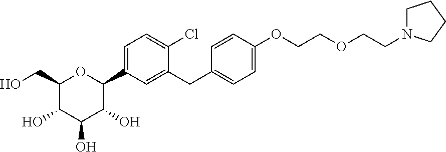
C1(CO)C(O)C(O)C(O)C(C2=CC=C(Cl)C(CC3=CC=C(OCCOCCN4CCCC4)C=C3)=C2)O1
